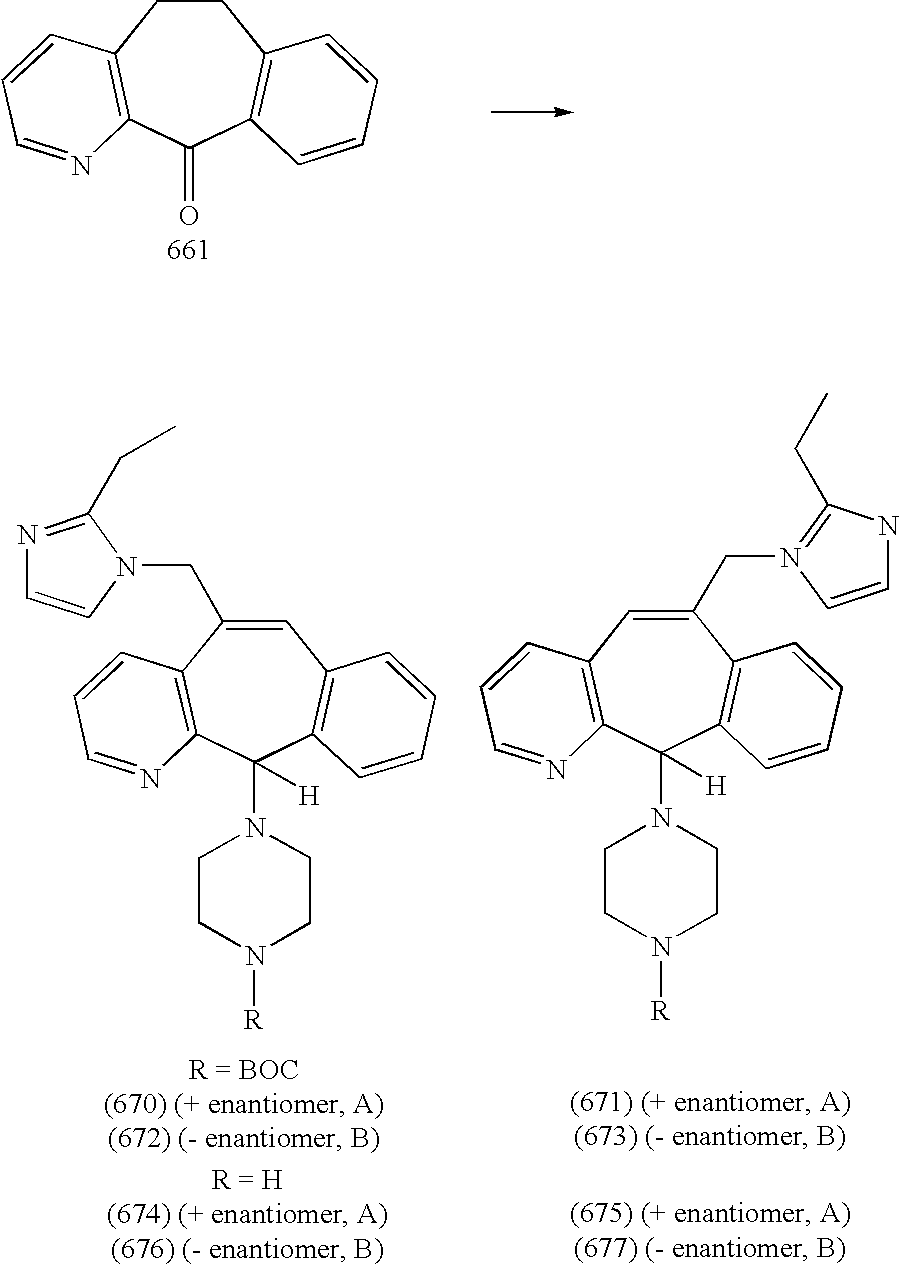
C1CC2=C(C(=O)C3=C1C=CC=C3)N=CC=C2.C1=C(CN2C=CN=C2CC)C2=C(C(N3CCN([R])CC3)([H])C3=C1C=CC=C3)N=CC=C2.C1(CN2=C(CC)NC=C2)=CC2=C(C(N3CCN([R])CC3)([H])C3=C1C=CC=C3)N=CC=C2
